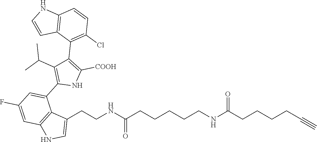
C1(CCNC(CCCCCNC(CCCCC#C)=O)=O)=CNC2=C1C(C1=C(C(C)C)C(C3=C(Cl)C=CC4=C3C=CN4)=C([COOH])N1)=CC(F)=C2
